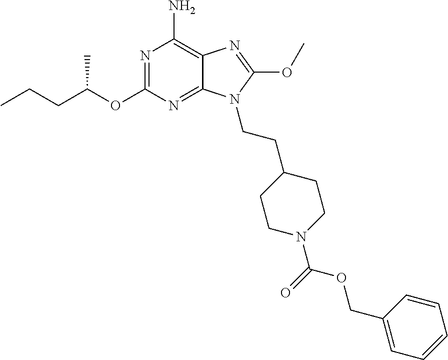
N1=C(OC(CCC)C)N=C2C(=C1N)N=C(OC)N2CCC1CCN(C(=O)OCC2=CC=CC=C2)CC1
